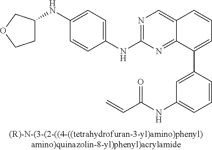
C1(NC2=NC=C3C(=N2)C(C2=CC(NC(C=C)=O)=CC=C2)=CC=C3)=CC=C(NC2CCOC2)C=C1
